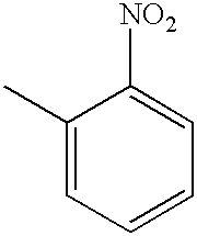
C1(C)=CC=CC=C1[NO2]
